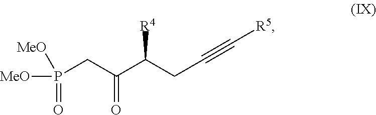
P(CC(C(CC#C[R5])[R4])=O)([MeO])(=O)[MeO]
